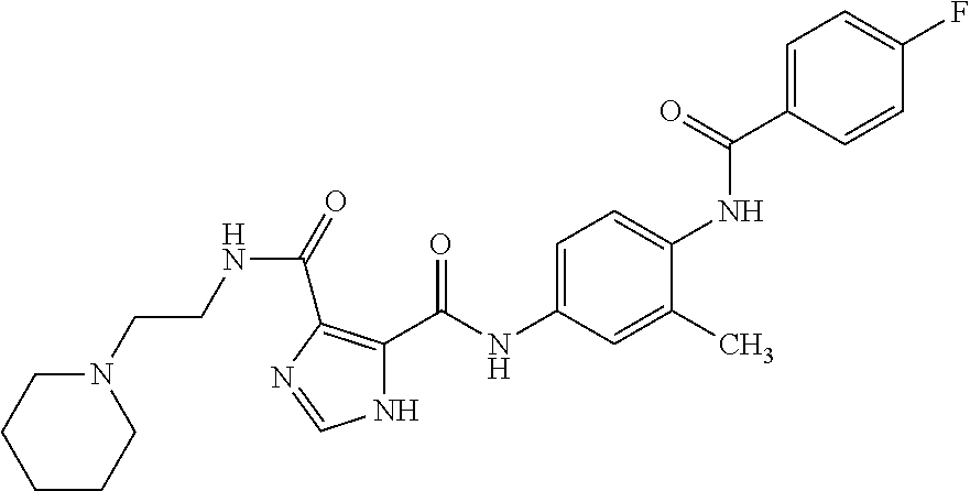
C1=C(C(NC2=CC=C(NC(C3=C(C(=O)NCCN4CCCCC4)N=CN3)=O)C=C2C)=O)C=CC(F)=C1
